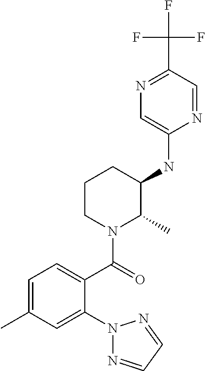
C1(NC2C(C)N(C(=O)C3=CC=C(C)C=C3N3N=CC=N3)CCC2)=CN=C(C(F)(F)F)C=N1
